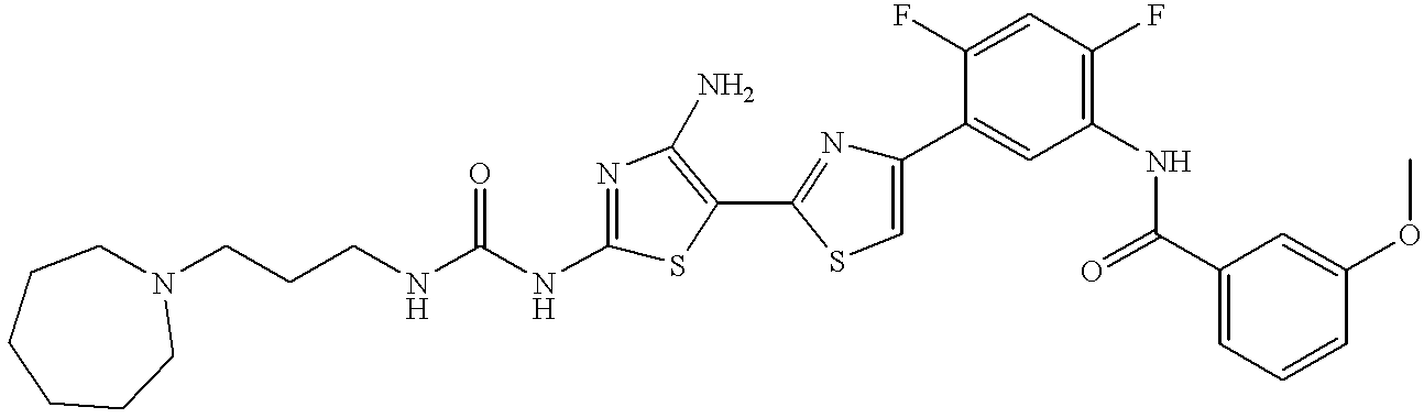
C(CNC(NC1=NC(N)=C(C2=NC(C3=CC(NC(C4=CC=CC(OC)=C4)=O)=C(F)C=C3F)=CS2)S1)=O)CN1CCCCCC1
